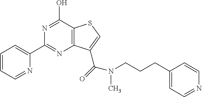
C1=CC=NC(C2=NC3=C(C(O)=N2)SC=C3C(N(CCCC2=CC=NC=C2)C)=O)=C1
